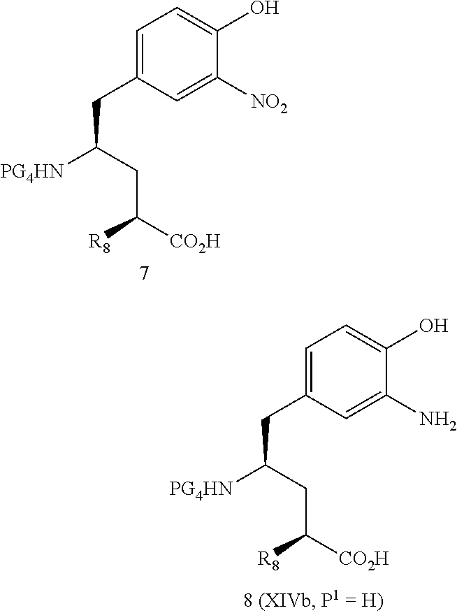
C1=C(CC(CC([R8])[CO2H])[PG4HN])C=C(N)C(O)=C1.C1=C(O)C([NO2])=CC(CC(CC([R8])[CO2H])[PG4HN])=C1
